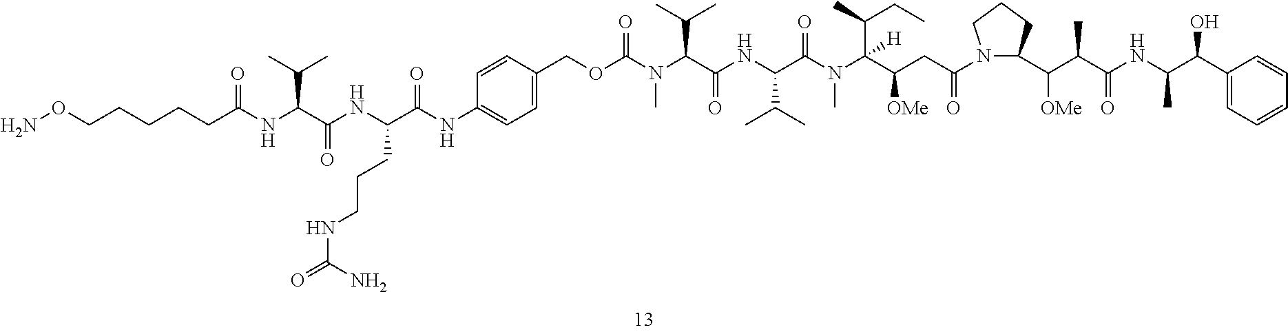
NOCCCCCC(NC(C(NC(C(NC1=CC=C(COC(=O)N(C)C(C(NC(C(N(C(C(CC(N2C(C(C(C(NC(C)C(C3=CC=CC=C3)O)=O)C)[OMe])CCC2)=O)[OMe])(C(C)CC)[H])C)=O)C(C)C)=O)C(C)C)C=C1)=O)CCCNC(=O)N)=O)C(C)C)=O
